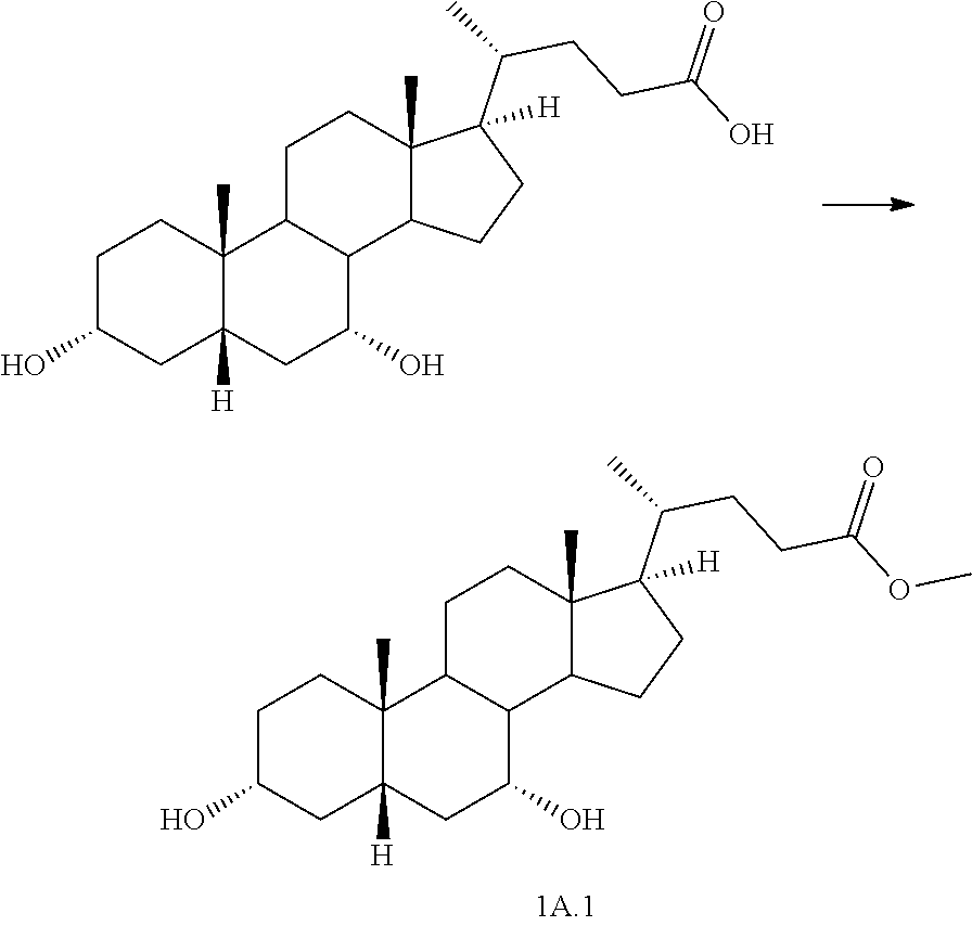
C1C(O)CC2([H])C(C)(C1)C1C(C(O)C2)C2C(C)(CC1)C(C(CCC(OC)=O)C)([H])CC2.C1C(O)CC2([H])C(C)(C1)C1C(C(O)C2)C2C(C)(CC1)C(C(CCC(O)=O)C)([H])CC2
